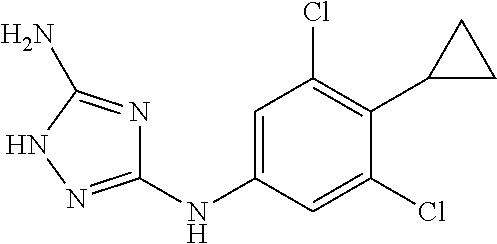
C1(NC2=CC(Cl)=C(C3CC3)C(Cl)=C2)=NNC(N)=N1
